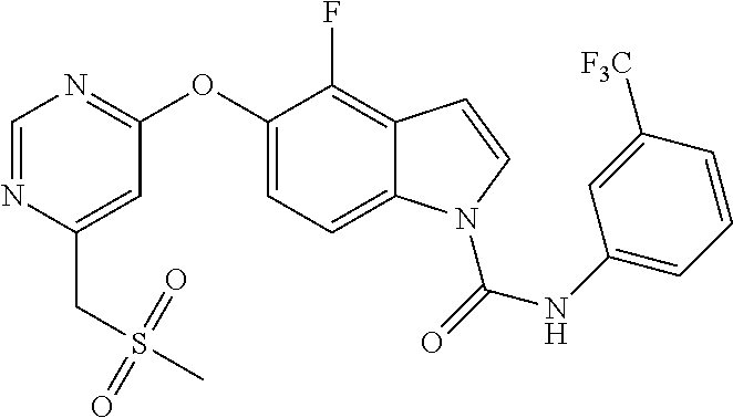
C1=NC(CS(=O)(=O)C)=CC(OC2=CC=C3C(=C2F)C=CN3C(NC2=CC=CC([F3C])=C2)=O)=N1
